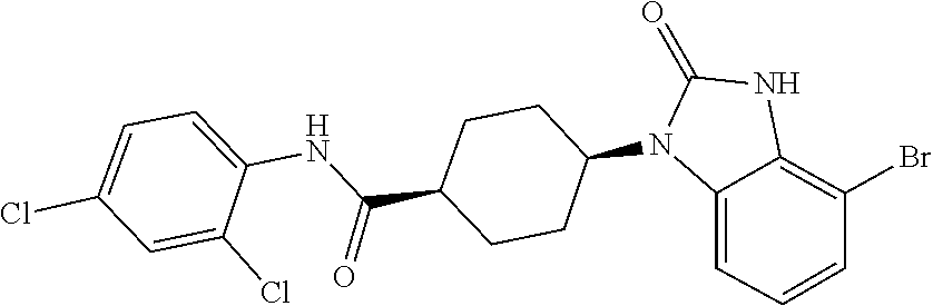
C1(=O)NC2=C(Br)C=CC=C2N1C1CCC(C(NC2=CC=C(Cl)C=C2Cl)=O)CC1
